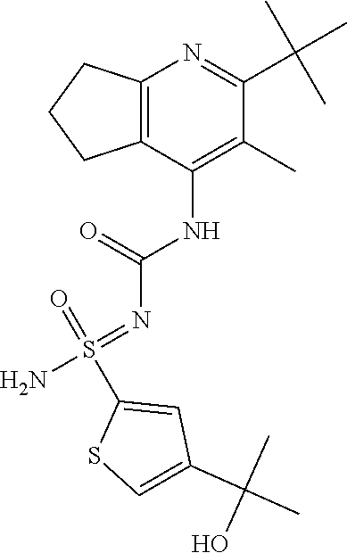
C12=C(C(NC(N=S(N)(=O)C3=CC(C(C)(C)O)=CS3)=O)=C(C)C(C(C)(C)C)=N1)CCC2
